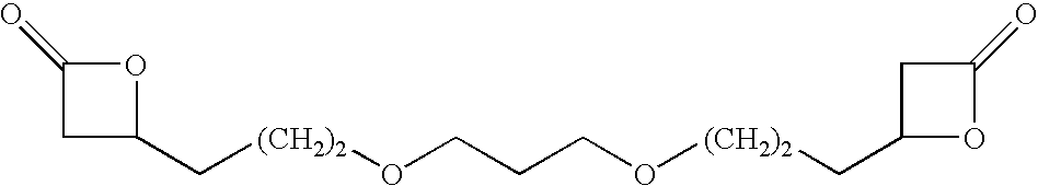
C1C(C[(CH2)2]OCCCO[(CH2)2]CC2OC(=O)C2)OC1=O
